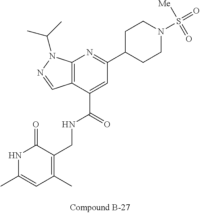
C12=C(C(C(=O)NCC3=C(C)C=C(C)NC3=O)=CC(C3CCN(S(=O)([Me])=O)CC3)=N1)C=NN2C(C)C
